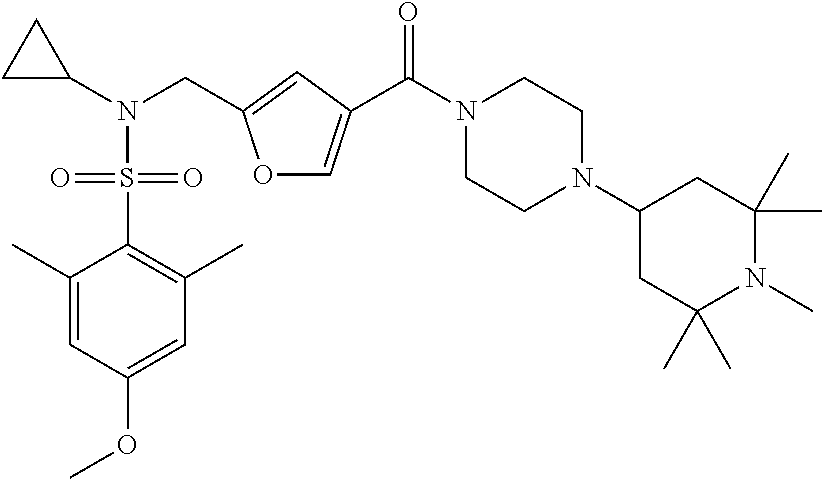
O1C=C(C(N2CCN(C3CC(C)(C)N(C)C(C)(C)C3)CC2)=O)C=C1CN(C1CC1)S(=O)(=O)C1=C(C)C=C(OC)C=C1C
